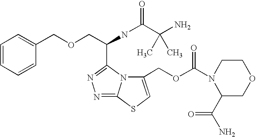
C1=CC=CC(COCC(NC(=O)C(N)(C)C)C2=NN=C3N2C(COC(=O)N2C(C(N)=O)COCC2)=CS3)=C1
